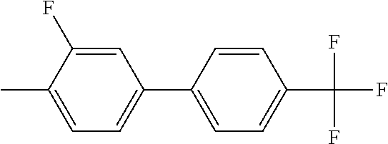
C1=C(F)C(C)=CC=C1C1=CC=C(C(F)(F)F)C=C1
